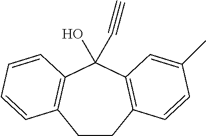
C12=C(C(O)(C#C)C3=C(C=CC=C3)CC1)C=C(C)C=C2
